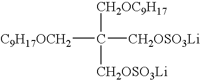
C([CH2OC9H17])([CH2OSO3Li])([C9H17OCH2])[CH2OSO3Li]
